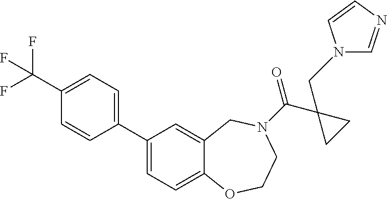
C1=C2C(=CC(C3=CC=C(C(F)(F)F)C=C3)=C1)CN(C(C1(CC)CC1)=O)CCO2.N1C=NC=C1
